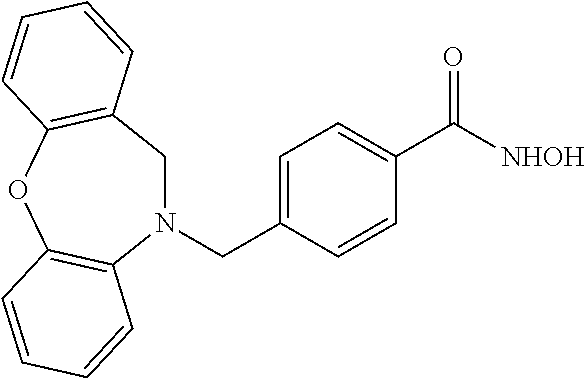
N1(CC2=CC=C(C([NHOH])=O)C=C2)CC2=C(OC3=C1C=CC=C3)C=CC=C2
